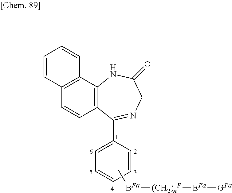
C[BFa][(CH2)nF][EFa][GFa].C12=C(NC(=O)CN=C1C1=CC=CC=C1)C1=C(C=C2)C=CC=C1
